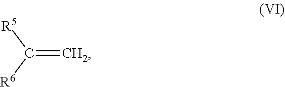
C(=C)([R5])[R6]
